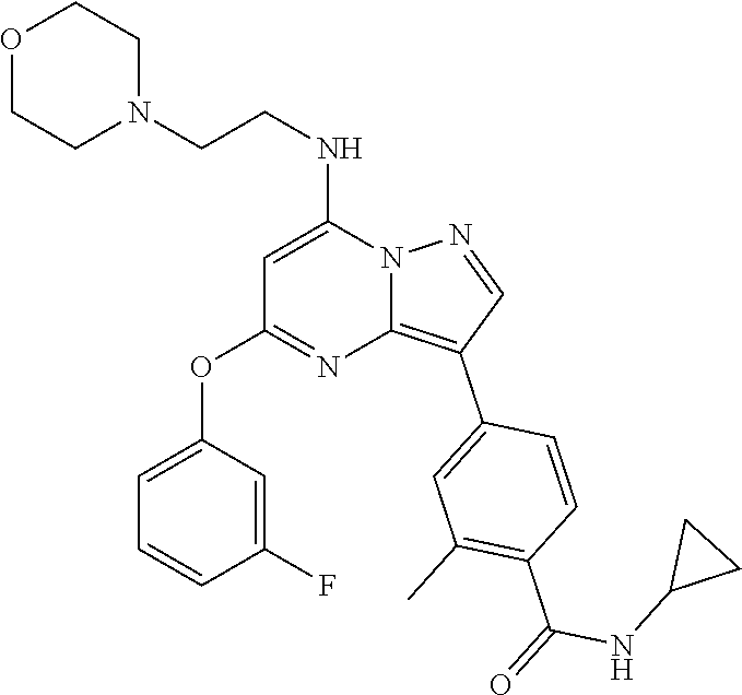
C(NC1=CC(OC2=CC=CC(F)=C2)=NC2=C(C3=CC(C)=C(C(NC4CC4)=O)C=C3)C=NN12)CN1CCOCC1
